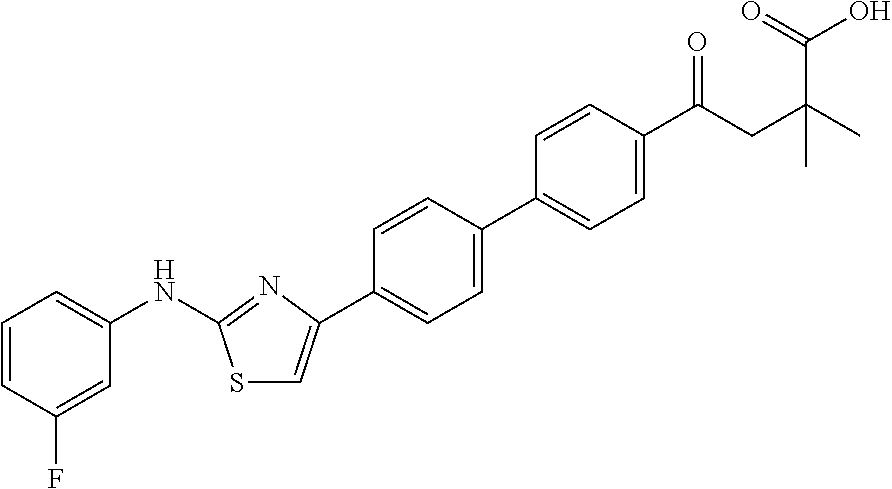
C1(C2=CSC(NC3=CC=CC(F)=C3)=N2)=CC=C(C2=CC=C(C(CC(C)(C)C(=O)O)=O)C=C2)C=C1
